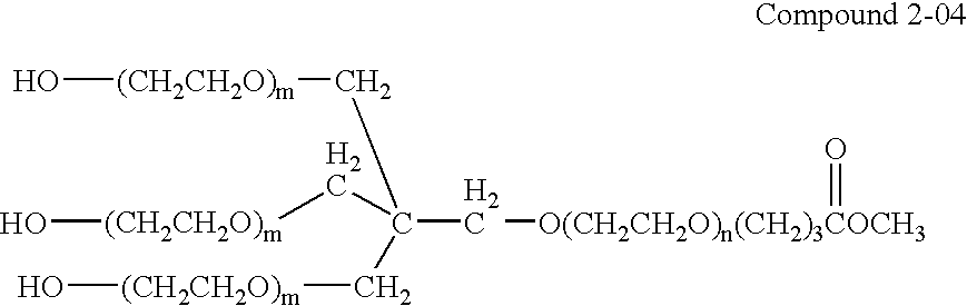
O[(CH2CH2O)m]CC(C[(CH2CH2O)m]O)(C[(CH2CH2O)m]O)C[O(CH2CH2O)n(CH2)3COCH3]=O
